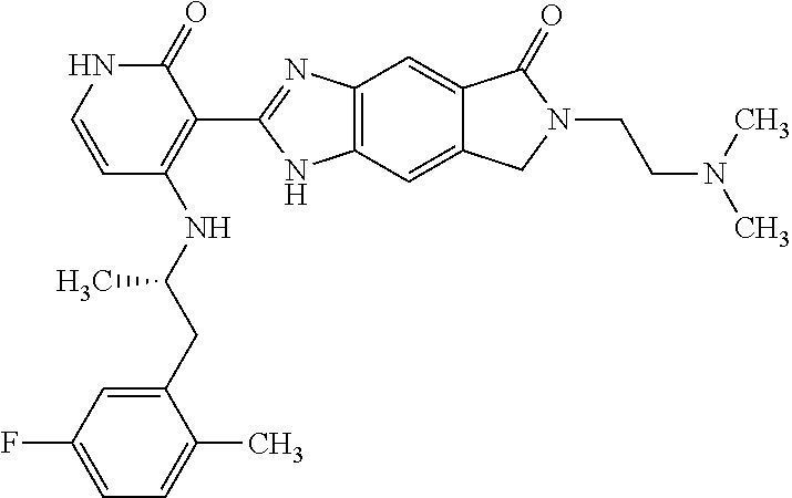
C1(CC(NC2=C(C3=NC4=C(N3)C=C3C(=C4)C(=O)N(CCN(C)C)C3)C(=O)NC=C2)C)=CC(F)=CC=C1C
